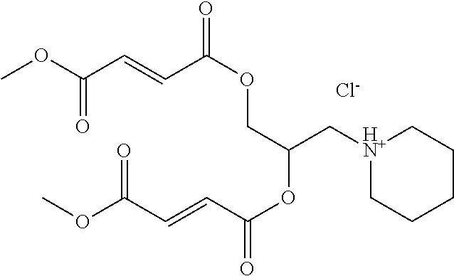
COC(C=CC(OCC(OC(=O)C=CC(OC)=O)C[HN+]1CCCCC1)=O)=O.[Cl-]
